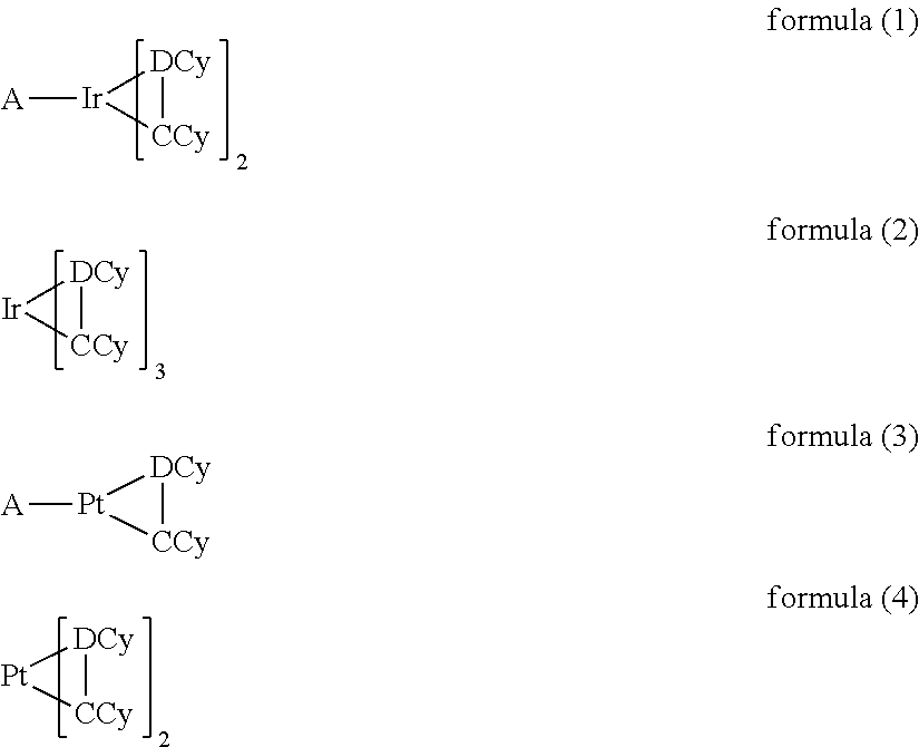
[A][Ir]1[CCy][DCy]1.[Ir]1[CCy][DCy]1.[A][Pt]1[CCy][DCy]1.[Pt]1[CCy][DCy]1
